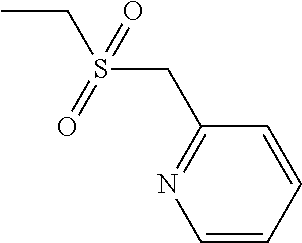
CCS(CC1=NC=CC=C1)(=O)=O
